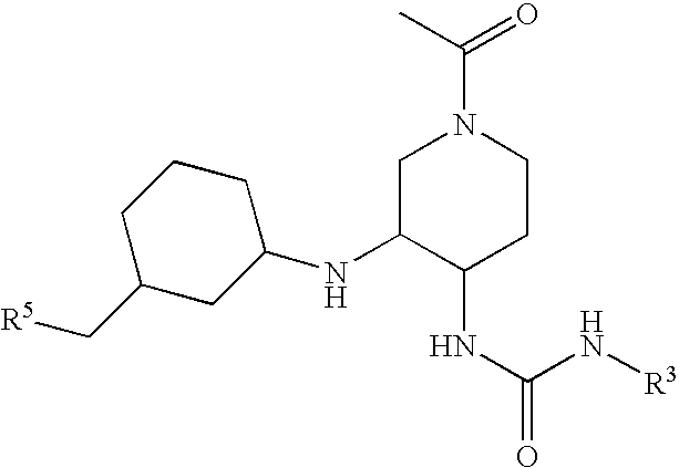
C1C(NC2CCCC(C[R5])C2)C(NC(N[R3])=O)CCN1C(C)=O
